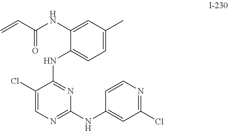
C1(Cl)=CN=C(NC2=CC(Cl)=NC=C2)N=C1NC1=CC=C(C)C=C1NC(C=C)=O
